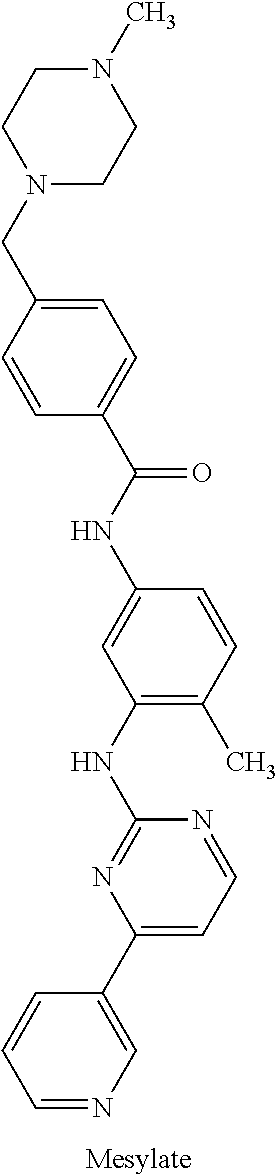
C1(NC2=NC(C3=CN=CC=C3)=CC=N2)=C(C)C=CC(NC(C2=CC=C(CN3CCN(C)CC3)C=C2)=O)=C1
